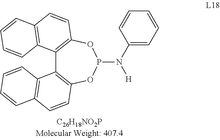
C12=C(OP(N([H])C3=CC=CC=C3)OC3=C1C1=C(C=C3)C=CC=C1)C=CC1=C2C=CC=C1
